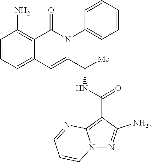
C1=CC=C2C(=C1N)C(=O)N(C1=CC=CC=C1)C(C([Me])NC(=O)C1=C3N(N=C1N)C=CC=N3)=C2
